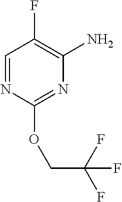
O(C1=NC(N)=C(F)C=N1)CC(F)(F)F
